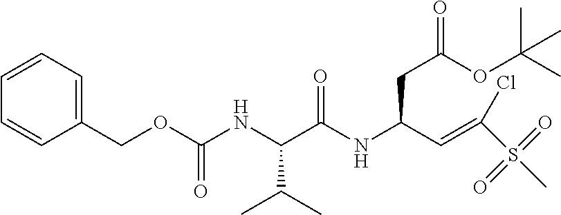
C1(COC(=O)NC(C(NC(CC(=O)OC(C)(C)C)C=C(S(C)(=O)=O)Cl)=O)C(C)C)=CC=CC=C1
